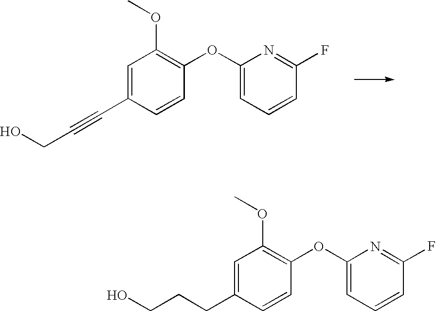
C1=C(C#CCO)C=CC(OC2=CC=CC(F)=N2)=C1OC.C1=C(CCCO)C=CC(OC2=CC=CC(F)=N2)=C1OC
